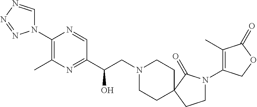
C1(C(CN2CCC3(CC2)C(=O)N(C2=C(C)C(=O)OC2)CC3)O)=NC(C)=C(N2C=NN=N2)N=C1
